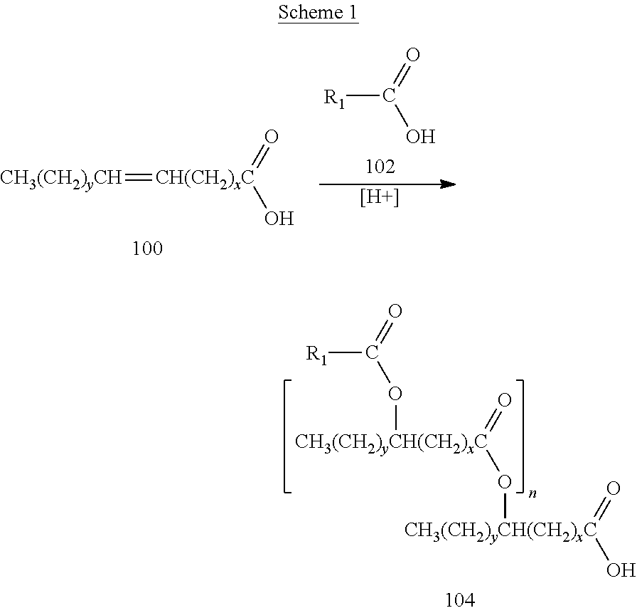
C(=O)([R1])O[CH3(CH2)yCH(CH2)xC](=O)O[CH3(CH2)yCH(CH2)xC](=O)O.[CH3(CH2)yCH]=[CH(CH2)xC](=O)O.C(=O)(O)[R1].[H]
